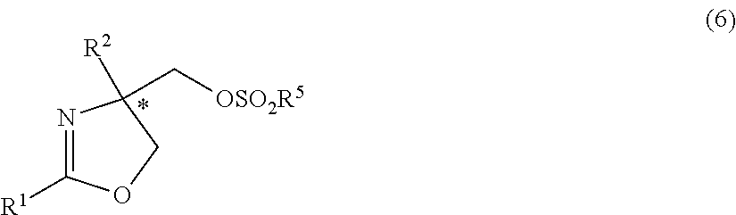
N1=C([R1])OCC1([R2])C[OSO2R5]
